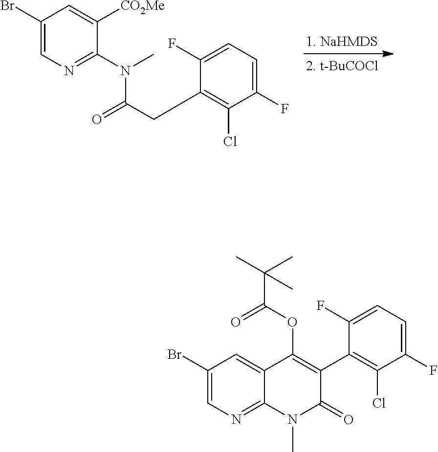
C1(F)=CC=C(F)C(Cl)=C1CC(=O)N(C1=NC=C(Br)C=C1[CO2Me])C.C1(Br)=CN=C2C(=C1)C(OC(C(C)(C)C)=O)=C(C1=C(Cl)C(F)=CC=C1F)C(=O)N2C
